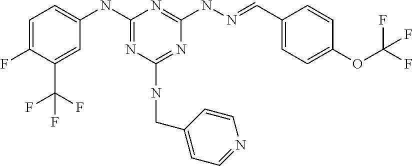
N(C1=NC(NCC2=CC=NC=C2)=NC(NN=CC2=CC=C(OC(F)(F)F)C=C2)=N1)C1=CC=C(F)C(C(F)(F)F)=C1
